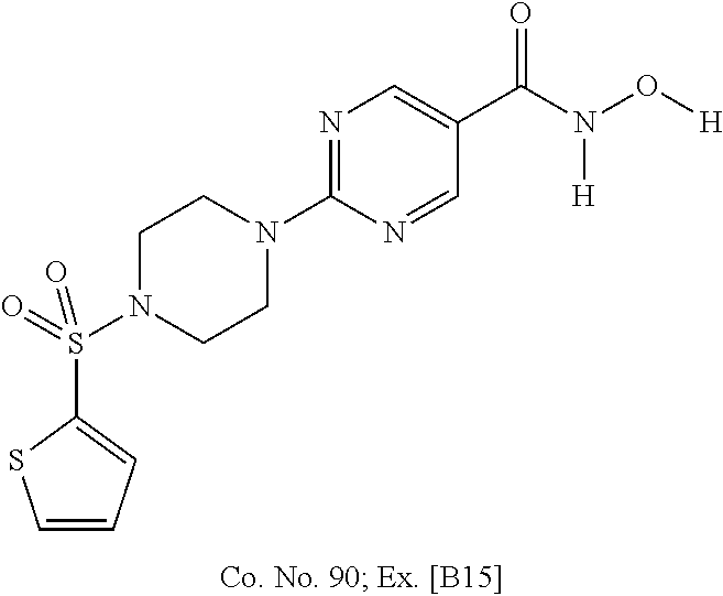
C1N(S(=O)(C2=CC=CS2)=O)CCN(C2=NC=C(C(N(O[H])[H])=O)C=N2)C1
